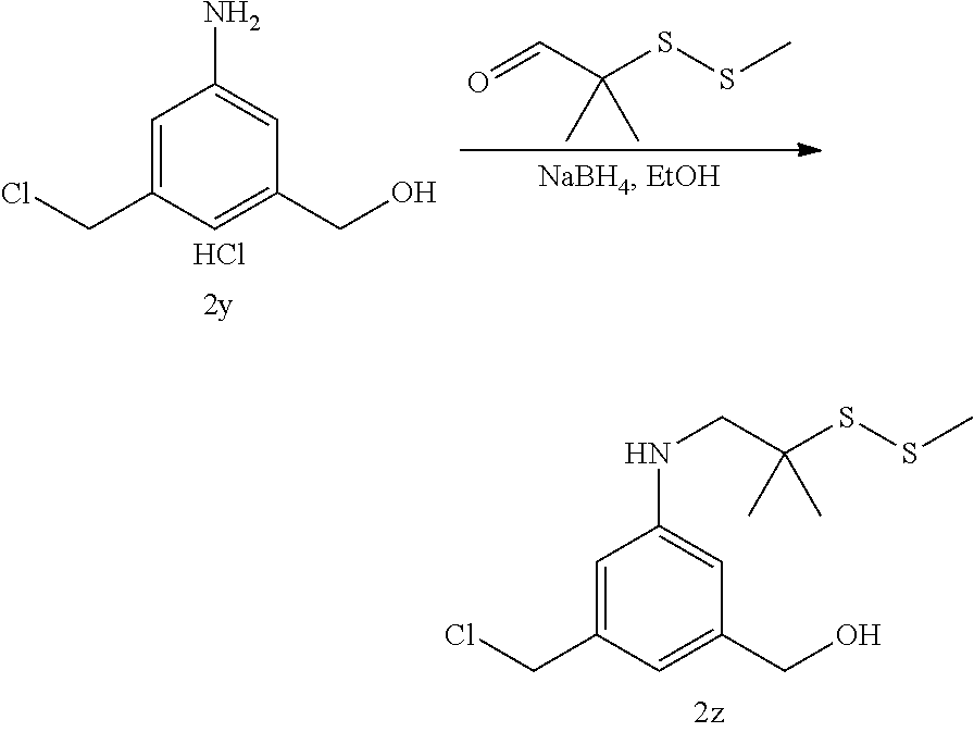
NC1=CC(CO)=CC(CCl)=C1.Cl.O=CC(SSC)(C)C.N(C1=CC(CO)=CC(CCl)=C1)CC(SSC)(C)C
